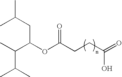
CC(C)CC(C(C)C(C)C)OC(=O)CCC(=O)O
